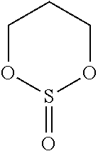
C1OS(=O)OCC1
